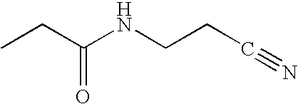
C(CNC(CC)=O)C#N
